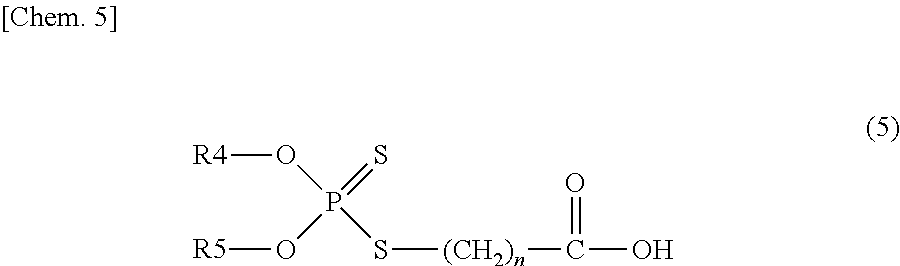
O(P(S[(CH2)n]C(O)=O)(=S)O[R5])[R4]
